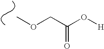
COCC(O[H])=O
